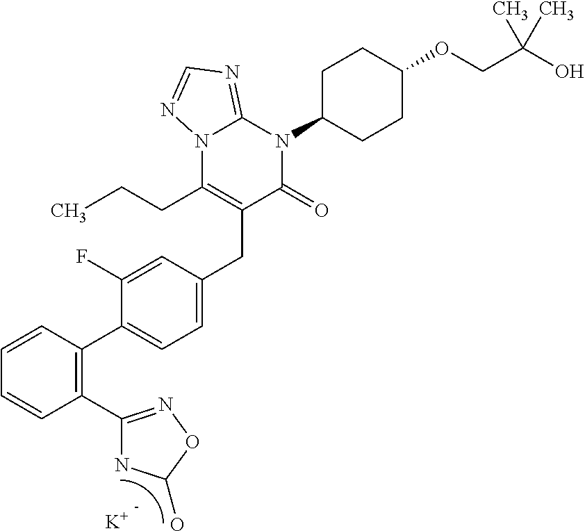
C1=CC(C2=CC=C(CC3=C(CCC)N4C(=NC=N4)N(C4CCC(OCC(O)(C)C)CC4)C3=O)C=C2F)=C(C2=NOC(O)N2)C=C1.[K]
